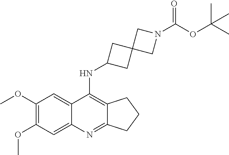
C1(OC)=C(OC)C=C2C(=C1)C(NC1CC3(C1)CN(C(OC(C)(C)C)=O)C3)=C1C(=N2)CCC1
